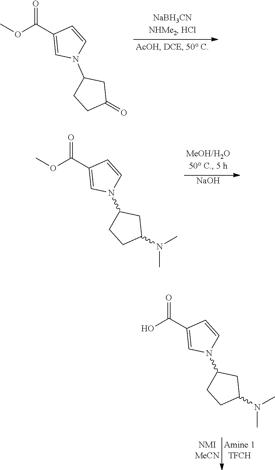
COC(C1=CN(C2CCC(=O)C2)C=C1)=O.[NaOH].COC(C1=CN(C2CCC(N(C)C)C2)C=C1)=O.OC(C1=CN(C2CCC(N(C)C)C2)C=C1)=O
